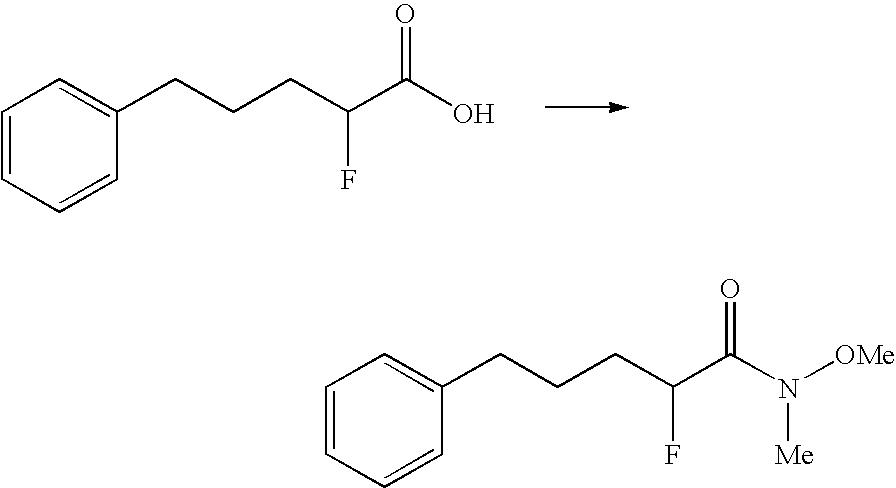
C1=CC=CC(CCCC(C(O)=O)F)=C1.C1=CC=CC(CCCC(C(N([OMe])[Me])=O)F)=C1
